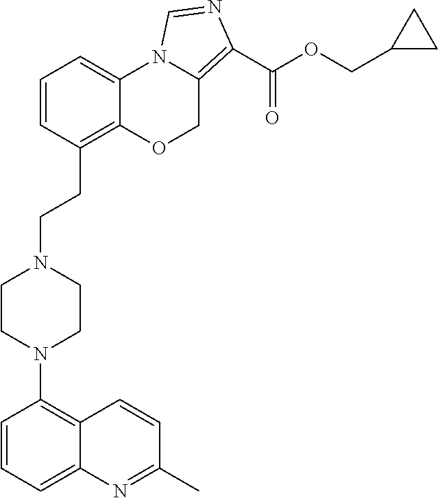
C1=CC(CCN2CCN(C3=C4C(=CC=C3)N=C(C)C=C4)CC2)=C2C(=C1)N1C(=C(C(OCC3CC3)=O)N=C1)CO2
